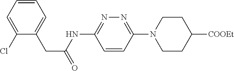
C1(Cl)=CC=CC=C1CC(=O)NC1=NN=C(N2CCC([COOEt])CC2)C=C1
